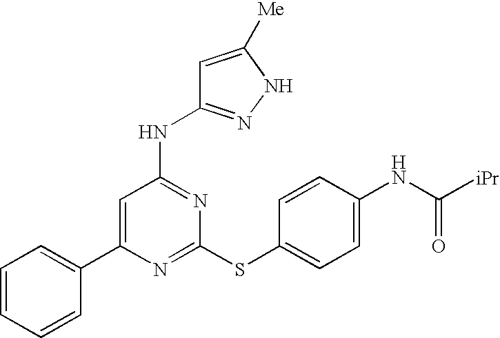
C1(C2=CC=CC=C2)=CC(NC2=NNC([Me])=C2)=NC(SC2=CC=C(NC([iPr])=O)C=C2)=N1
